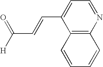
N1=CC=C(C=CC([H])=O)C2=C1C=CC=C2
